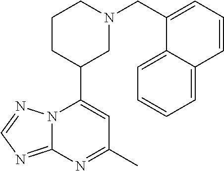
N12C(=NC=N1)N=C(C)C=C2C1CN(CC2=CC=CC3=CC=CC=C32)CCC1
